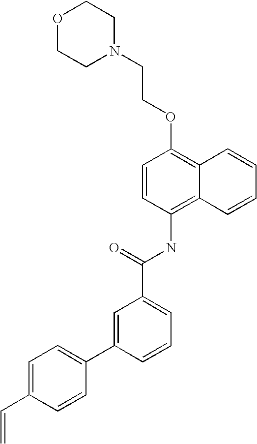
O1CCN(CCOC2=C3C(=C(NC(C4=CC=CC(C5=CC=C(C=C)C=C5)=C4)=O)C=C2)C=CC=C3)CC1
